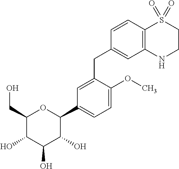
C1(CO)C(O)C(O)C(O)C(C2=CC=C(OC)C(CC3=CC4=C(C=C3)S(=O)(=O)CCN4)=C2)O1
